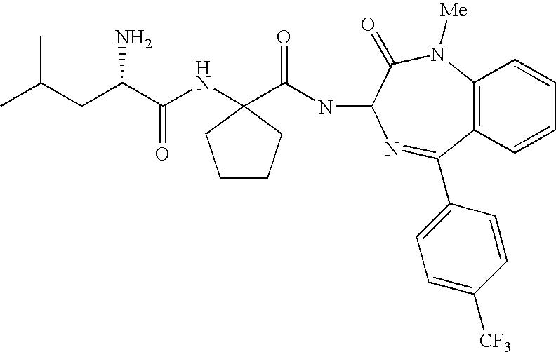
C(C(C(NC1(C(NC2C(=O)N([Me])C3=C(C(C4=CC=C([CF3])C=C4)=N2)C=CC=C3)=O)CCCC1)=O)N)C(C)C
